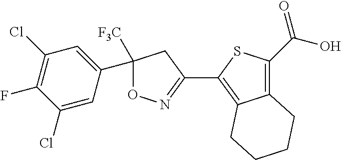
C12=C(C(=O)O)SC(C3=NOC([F3C])(C4=CC(Cl)=C(F)C(Cl)=C4)C3)=C1CCCC2
